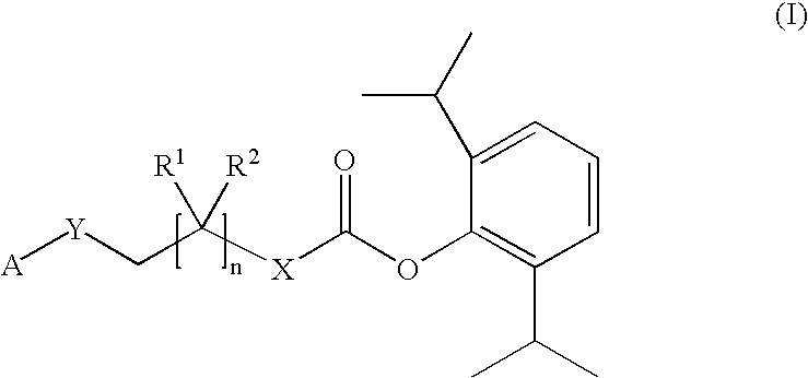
[A][Y]CC([X]C(OC1=C(C(C)C)C=CC=C1C(C)C)=O)([R1])[R2]
